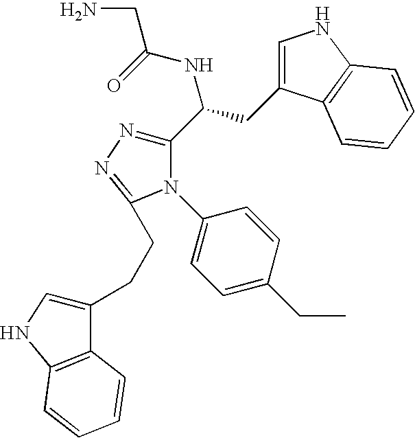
C1(C(CC2=CNC3=C2C=CC=C3)NC(=O)CN)=NN=C(CCC2=CNC3=C2C=CC=C3)N1C1=CC=C(CC)C=C1
